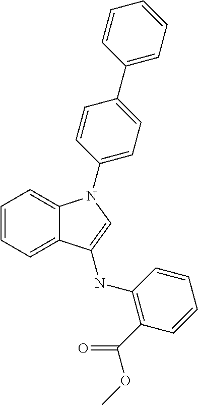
C1=CC=C2C(=C1)N(C1=CC=C(C3=CC=CC=C3)C=C1)C=C2NC1=C(C(OC)=O)C=CC=C1
